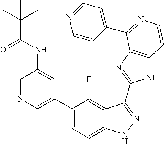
C1=C(C2=CC=C3C(=C2F)C(C2=NC4=C(N2)C=CN=C4C2=CC=NC=C2)=NN3)C=C(NC(=O)C(C)(C)C)C=N1
